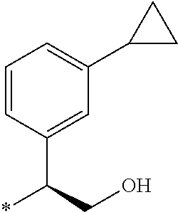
C1=CC(C(CO)*)=CC(C2CC2)=C1
